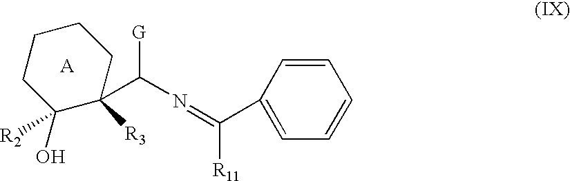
C1([R2])(O)C(C(N=C(C2=CC=CC=C2)[R11])[G])([R3])CCCC1.[A]
